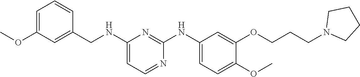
C1(NCC2=CC(OC)=CC=C2)=CC=NC(NC2=CC=C(OC)C(OCCCN3CCCC3)=C2)=N1
